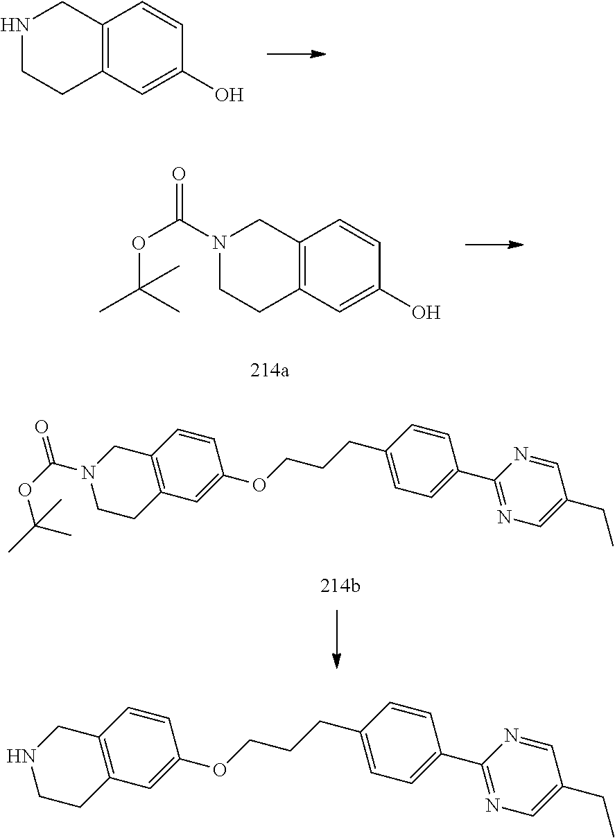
C1=NC(C2=CC=C(CCCOC3=CC4=C(C=C3)CNCC4)C=C2)=NC=C1CC.C12=C(C=C(O)C=C1)CCNC2.C12=C(C=C(O)C=C1)CCN(C(OC(C)(C)C)=O)C2.C1=NC(C2=CC=C(CCCOC3=CC4=C(C=C3)CN(C(OC(C)(C)C)=O)CC4)C=C2)=NC=C1CC
